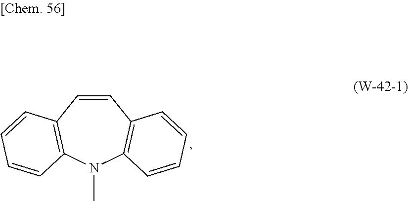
C1=CC2=C(N(C)C3=C1C=CC=C3)C=CC=C2
